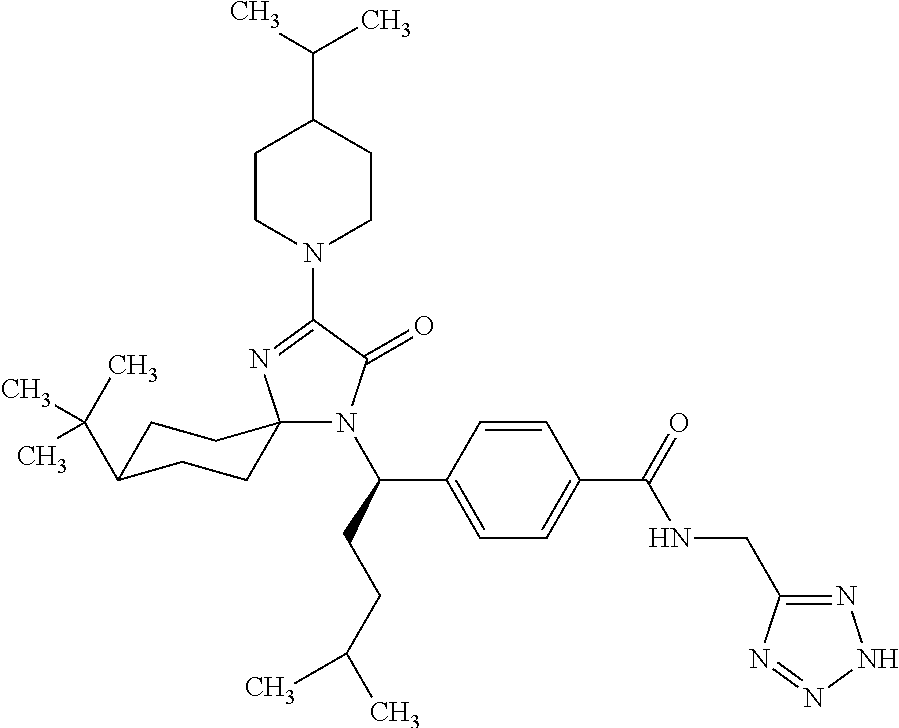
N1(C(CCC(C)C)C2=CC=C(C(=O)NCC3=NNN=N3)C=C2)C(=O)C(N2CCC(C(C)C)CC2)=NC12CCC(C(C)(C)C)CC2
